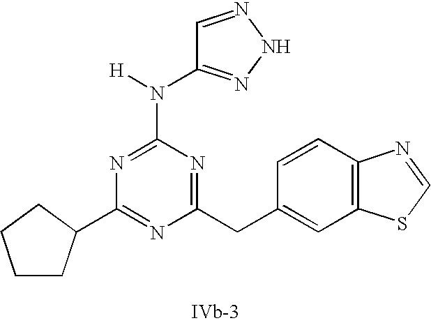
C1(N(C2=NNN=C2)[H])=NC(C2CCCC2)=NC(CC2=CC3=C(C=C2)N=CS3)=N1
